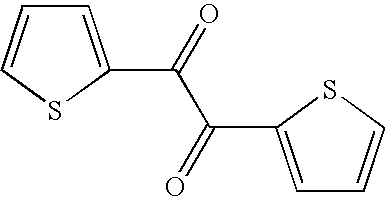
C1=C(C(C(=O)C2=CC=CS2)=O)SC=C1
